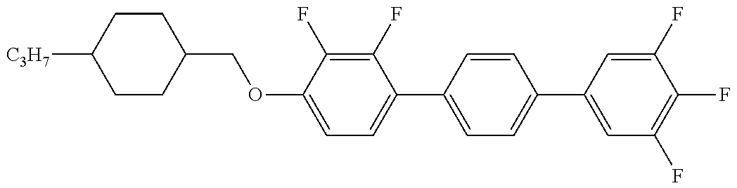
C1CC(COC2=CC=C(C3=CC=C(C4=CC(F)=C(F)C(F)=C4)C=C3)C(F)=C2F)CCC1[C3H7]
